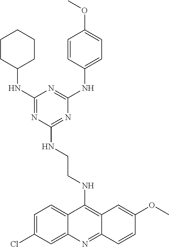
C(CNC1=NC(NC2=CC=C(OC)C=C2)=NC(NC2CCCCC2)=N1)NC1=C2C(=NC3=CC(Cl)=CC=C13)C=CC(OC)=C2
